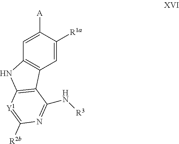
C1=C([A])C([R1a])=CC2=C1NC1=C2C(N[R3])=NC([R2b])=[Y1]1
